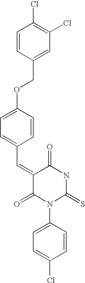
C1(C=C2C(=O)N(C3=CC=C(Cl)C=C3)C(=S)NC2=O)=CC=C(OCC2=CC(Cl)=C(Cl)C=C2)C=C1
